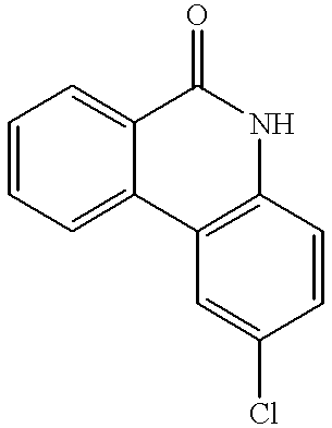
C1=CC=C2C(=C1)C(=O)NC1=C2C=C(Cl)C=C1
